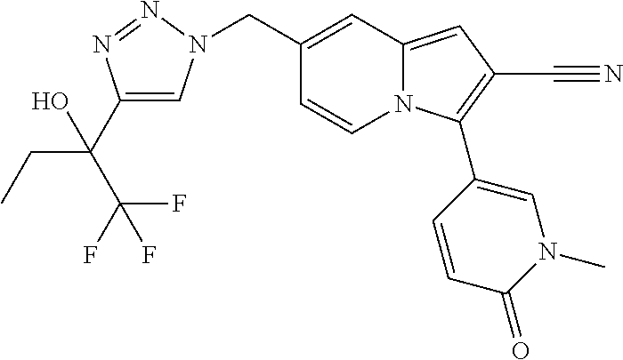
C(C1=CC2=CC(C#N)=C(C3=CN(C)C(=O)C=C3)N2C=C1)N1C=C(C(CC)(O)C(F)(F)F)N=N1
